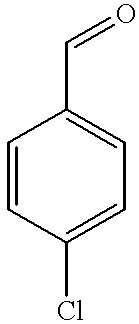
C1=CC(Cl)=CC=C1C=O
